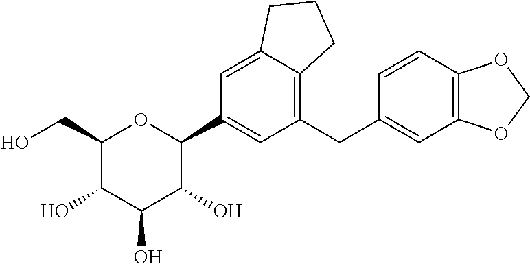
C1(CO)C(O)C(O)C(O)C(C2=CC(CC3=CC4=C(C=C3)OCO4)=C3C(=C2)CCC3)O1
